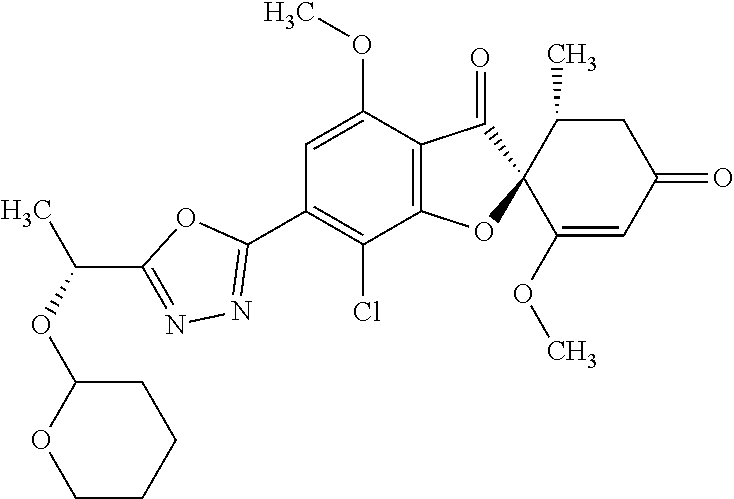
C1(OC)=CC(C2=NN=C(C(C)OC3OCCCC3)O2)=C(Cl)C2=C1C(=O)C1(O2)C(OC)=CC(=O)CC1C
